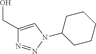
C1(CO)=CN(C2CCCCC2)N=N1
